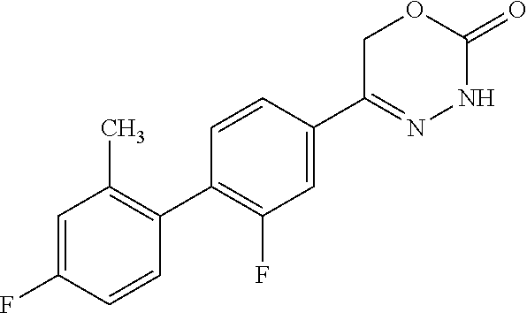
C1=CC(C2=NNC(=O)OC2)=CC(F)=C1C1=C(C)C=C(F)C=C1
